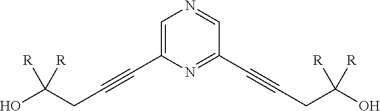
C1=C(C#CCC([R])(O)[R])N=C(C#CCC([R])([R])O)C=N1
